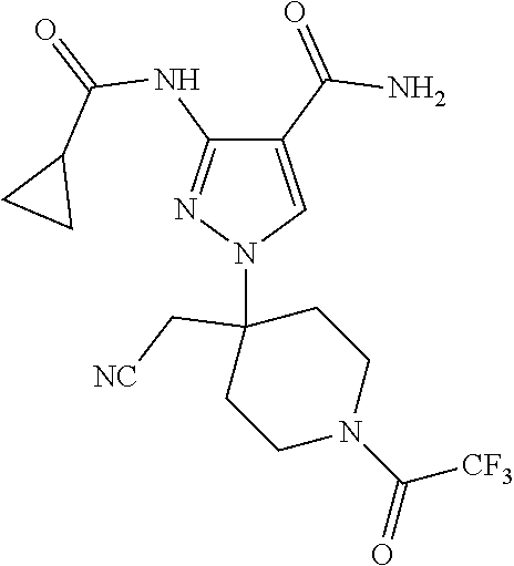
C1(C(=O)N)=CN(C2(C[NC])CCN(C([CF3])=O)CC2)N=C1NC(=O)C1CC1
